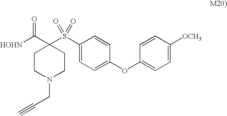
[HOHN]C(=O)C1(S(C2=CC=C(OC3=CC=C([OCH3])C=C3)C=C2)(=O)=O)CCN(CC#C)CC1
